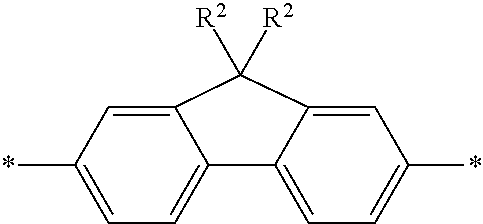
C12=CC=C(*)C=C1C([R2])([R2])C1=CC(*)=CC=C21
